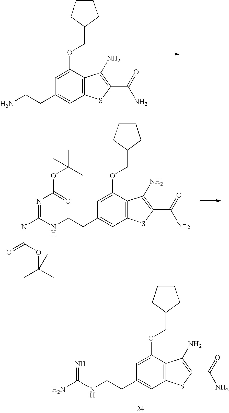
C12=C(C(OCC3CCCC3)=CC(CCN)=C1)C(N)=C(C(=O)N)S2.C12=C(C(OCC3CCCC3)=CC(CCNC(N)=N)=C1)C(N)=C(C(=O)N)S2.C12=C(C(OCC3CCCC3)=CC(CCNC(NC(=O)OC(C)(C)C)=NC(OC(C)(C)C)=O)=C1)C(N)=C(C(=O)N)S2
